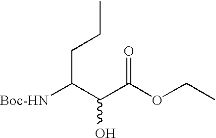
C(C(C(OCC)=O)O)(CCC)[Boc-HN]
